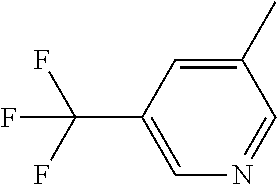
C1(C)=CC(C(F)(F)F)=CN=C1
